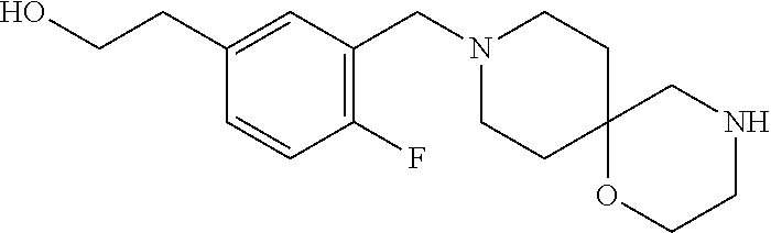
C1CC2(CCN1CC1=C(F)C=CC(CCO)=C1)CNCCO2
